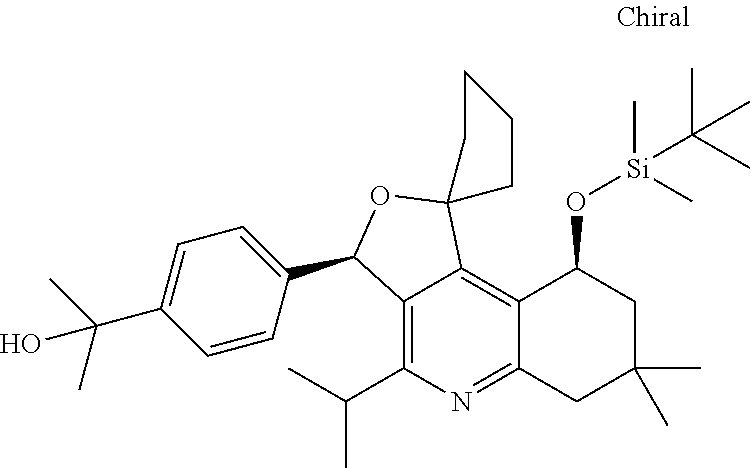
C12=C(C(C)C)N=C3C(=C1C1(OC2C2=CC=C(C(C)(C)O)C=C2)CCCC1)C(O[Si](C(C)(C)C)(C)C)CC(C)(C)C3
